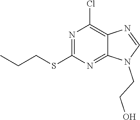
N1(CCO)C=NC2=C(Cl)N=C(SCCC)N=C12
